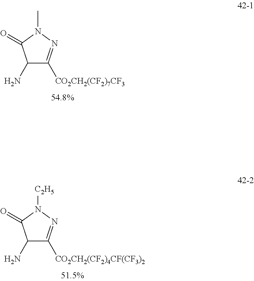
C1(N)C([CO2CH2(CF2)7CF3])=NN(C)C1=O.C1(N)C([CO2CH2(CF2)4CF(CF3)2])=NN([C2H5])C1=O
